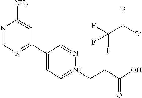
N1=CN=C(C2=CC=[N+](CCC(O)=O)N=C2)C=C1N.O=C([O-])C(F)(F)F
